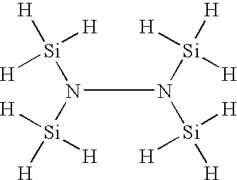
N(N([Si]([H])([H])[H])[Si]([H])([H])[H])([Si]([H])([H])[H])[Si]([H])([H])[H]
